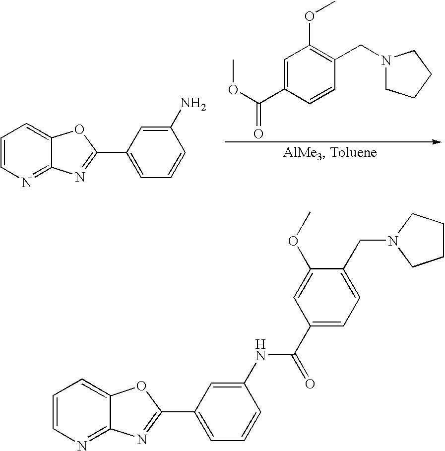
C1=C(C(OC)=O)C=CC(CN2CCCC2)=C1OC.C1=CN=C2C(=C1)OC(C1=CC=CC(N)=C1)=N2.C1=CN=C2C(=C1)OC(C1=CC=CC(NC(C3=CC=C(CN4CCCC4)C(OC)=C3)=O)=C1)=N2
